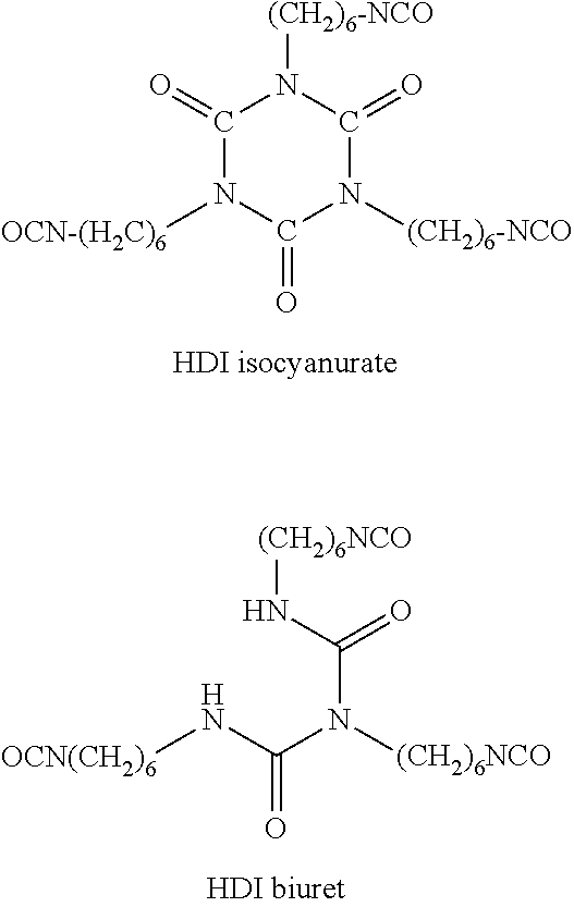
C1(=O)N([OCN-(H2C)6])C(=O)N([(CH2)6-NCO])C(=O)N1[(CH2)6-NCO].[OCN(CH2)6]NC(N([(CH2)6NCO])C(N[(CH2)6NCO])=O)=O
